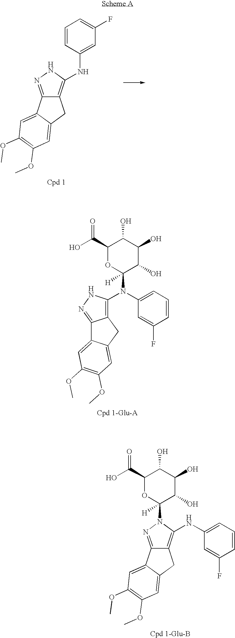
C12=NNC(NC3=CC(F)=CC=C3)=C1CC1=CC(OC)=C(OC)C=C21.C1(C(O)=O)OC(N(C2=CC=CC(F)=C2)C2=C3C(=NN2)C2=CC(OC)=C(OC)C=C2C3)([H])C(O)C(O)C1O.C12=NN(C3([H])OC(C(O)=O)C(O)C(O)C3O)C(NC3=CC=CC(F)=C3)=C1CC1=CC(OC)=C(OC)C=C21
